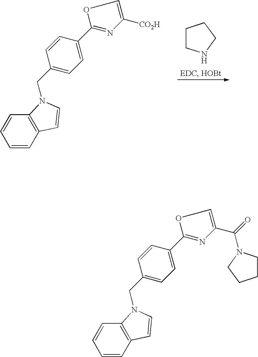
C1=CC2=C(C=C1)N(CC1=CC=C(C3=NC([CO2H])=CO3)C=C1)C=C2.C1CNCC1.C1=CC2=C(C=C1)N(CC1=CC=C(C3=NC(C(=O)N4CCCC4)=CO3)C=C1)C=C2
